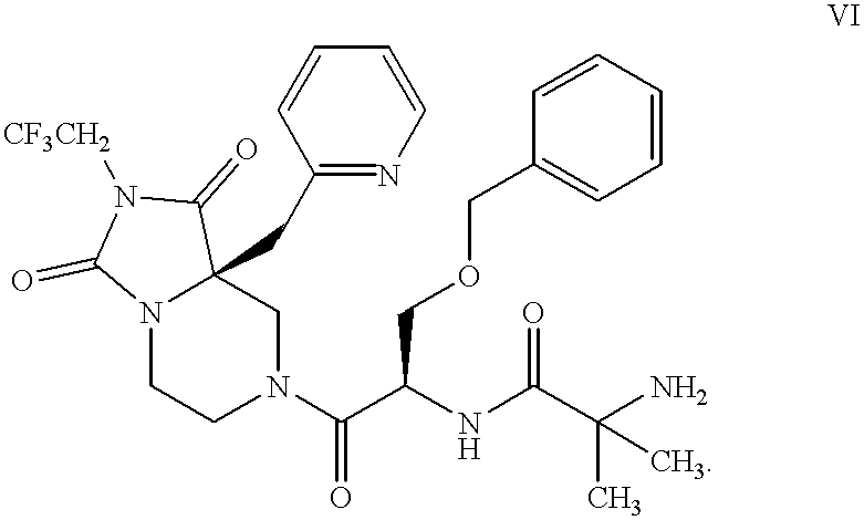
N12CCN(C(C(NC(C(N)(C)C)=O)COCC3=CC=CC=C3)=O)CC1(CC1=NC=CC=C1)C(=O)N([CF3CH2])C2=O
